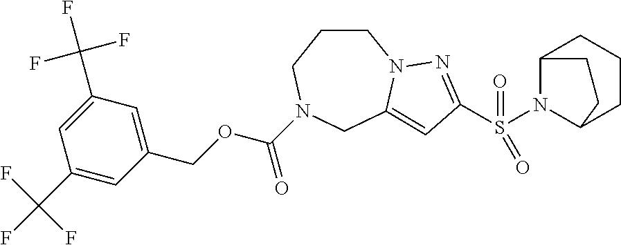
C1CCN(C(OCC2=CC(C(F)(F)F)=CC(C(F)(F)F)=C2)=O)CC2=CC(S(N3C4CCCC3CC4)(=O)=O)=NN12
